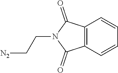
[N2]CCN1C(=O)C2=C(C1=O)C=CC=C2
